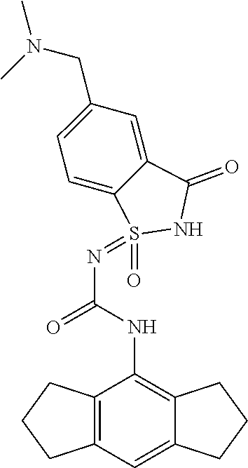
C12=C(C=C3C(=C1NC(N=S1(=O)NC(=O)C4=CC(CN(C)C)=CC=C41)=O)CCC3)CCC2
